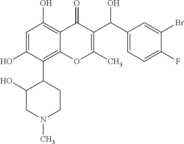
C1=C(O)C(C2C(O)CN(C)CC2)=C2C(=C1O)C(=O)C(C(C1=CC=C(F)C(Br)=C1)O)=C(C)O2
